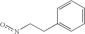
n(CCC1=CC=CC=C1)o
